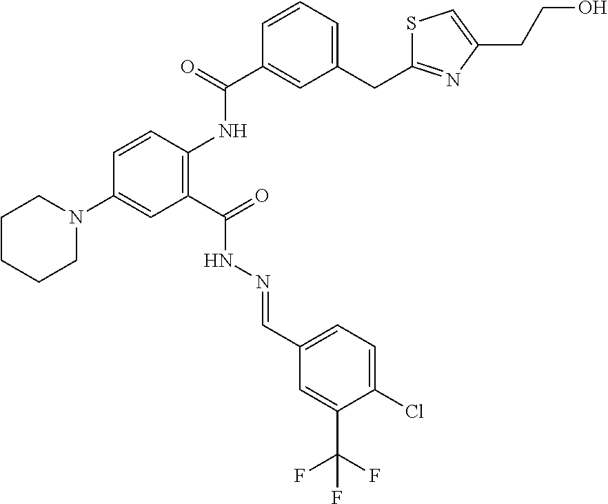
C1CCCN(C2=CC(C(=O)NN=CC3=CC=C(Cl)C(C(F)(F)F)=C3)=C(NC(C3=CC(CC4=NC(CCO)=CS4)=CC=C3)=O)C=C2)C1
